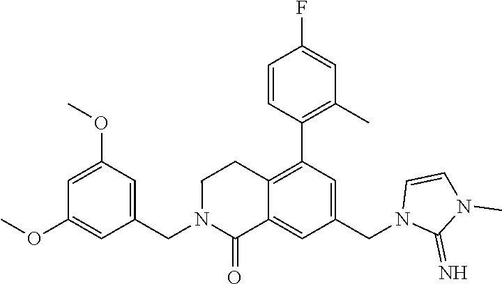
C1(CN2C(=O)C3=CC(CN4C(=N)N(C)C=C4)=CC(C4=C(C)C=C(F)C=C4)=C3CC2)=CC(OC)=CC(OC)=C1
